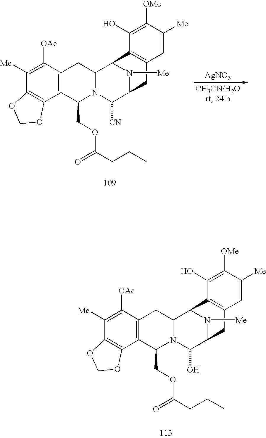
C1([OAc])=C([Me])C2=C(C3=C1CC1N(C3COC(CCC)=O)C(O)C3N([Me])C1C1=C(C3)C=C([Me])C([OMe])=C1O)OCO2.[AgNO3].C1([OAc])=C([Me])C2=C(C3=C1CC1N(C3COC(CCC)=O)C([CN])C3N([Me])C1C1=C(C3)C=C([Me])C([OMe])=C1O)OCO2
